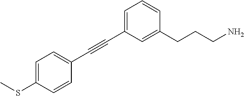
C1(C#CC2=CC=CC(CCCN)=C2)=CC=C(SC)C=C1
